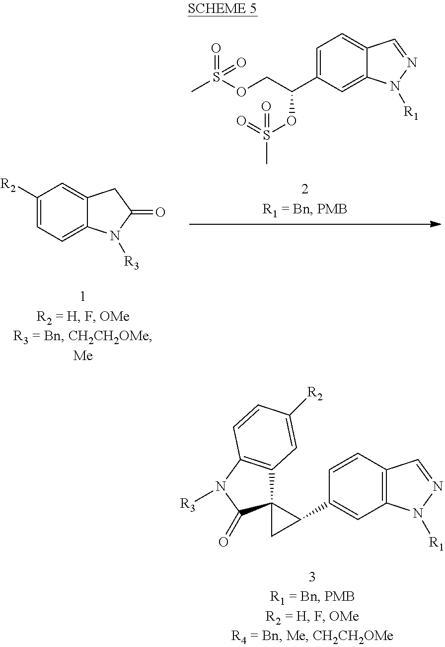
C1([R2])=CC=C2C(=C1)CC(=O)N2[R3].C1=C(C(OS(=O)(C)=O)COS(=O)(C)=O)C=C2C(=C1)C=NN2[R1].C12(C3=C(N([R3])C1=O)C=CC([R2])=C3)CC2C1=CC2=C(C=C1)C=NN2[R1]
